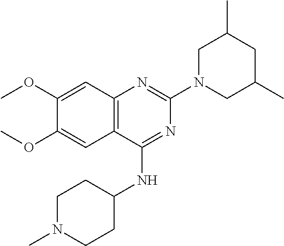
C12=C(C(NC3CCN(C)CC3)=NC(N3CC(C)CC(C)C3)=N1)C=C(OC)C(OC)=C2
